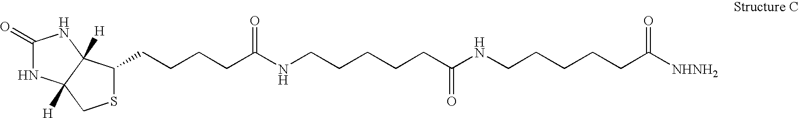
C(CCCC(NCCCCCC(NCCCCCC([NHNH2])=O)=O)=O)C1SCC2([H])C1([H])NC(=O)N2
